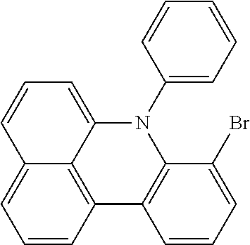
C12=C3C=CC=C1C=CC=C2N(C1=CC=CC=C1)C1=C3C=CC=C1Br
